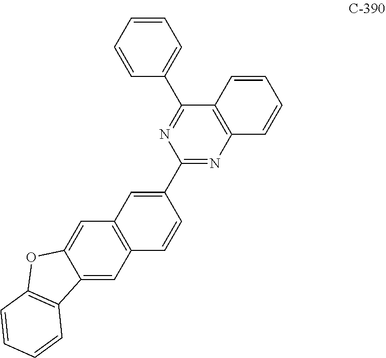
C12=CC3=C(C=C1OC1=C2C=CC=C1)C=C(C1=NC2=C(C(C4=CC=CC=C4)=N1)C=CC=C2)C=C3
